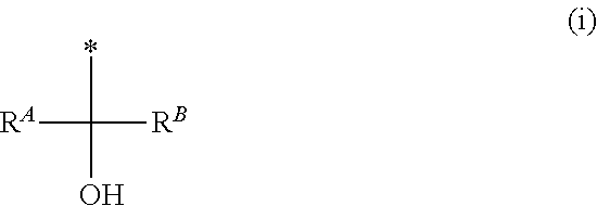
[RA]C([RB])(*)O
